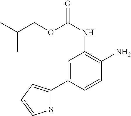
C1=C(C2=CC=CS2)C=CC(N)=C1NC(OCC(C)C)=O
